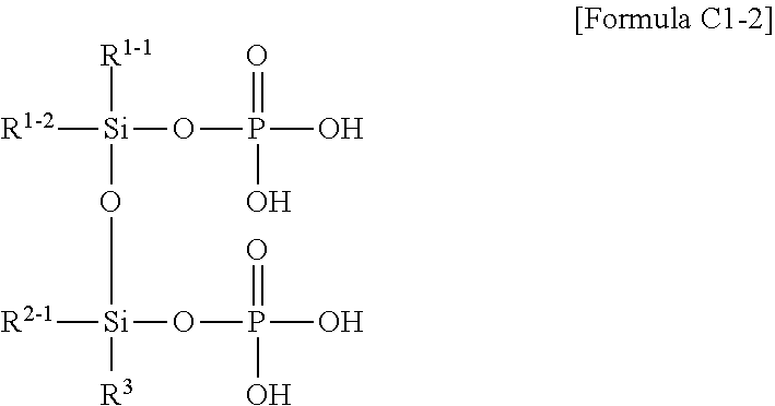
[R1-1][Si](O[Si]([R3])([R2-1])OP(O)(=O)O)(OP(O)(=O)O)[R1-2]
